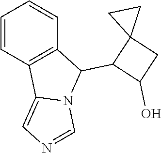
C1=CC2=C(C=C1)C(C1C(O)CC13CC3)N1C2=CN=C1
